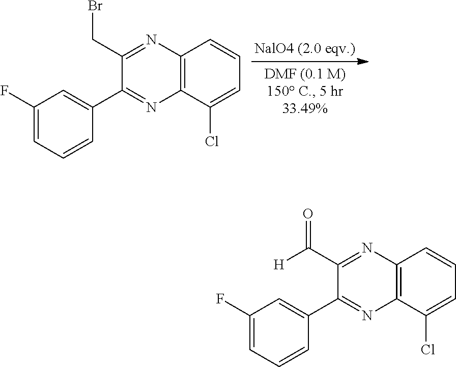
C12=C(C(Cl)=CC=C1)N=C(C1=CC(F)=CC=C1)C(CBr)=N2.C12=C(C(Cl)=CC=C1)N=C(C1=CC(F)=CC=C1)C(C(=O)[H])=N2
